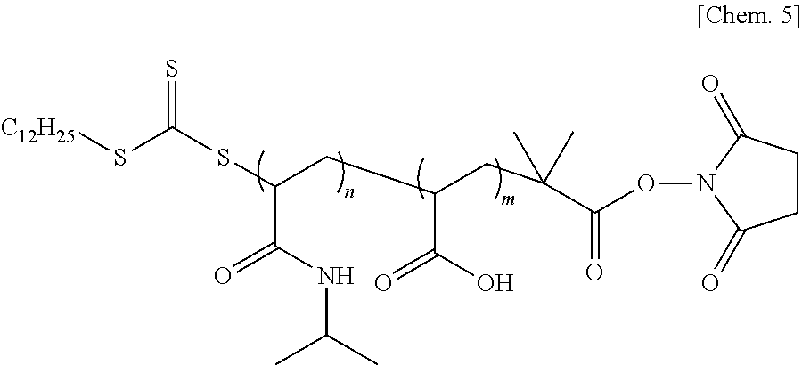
S=C(SC(CC(CC(C(=O)ON1C(=O)CCC1=O)(C)C)C(O)=O)C(NC(C)C)=O)S[C12H25]
